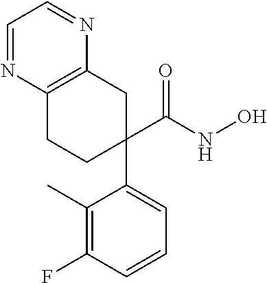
C1(C(NO)=O)(C2=CC=CC(F)=C2C)CC2=C(CC1)N=CC=N2
